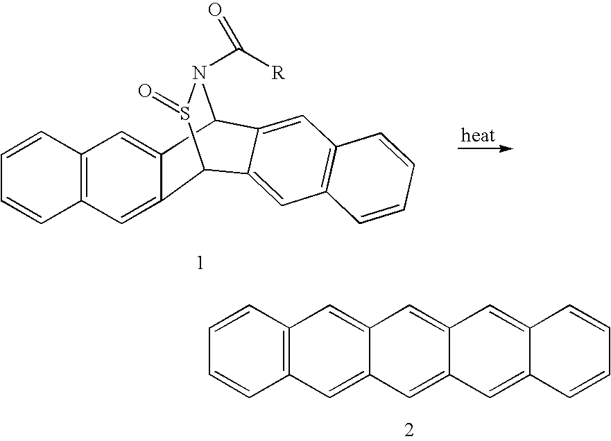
C12=C(C=C3C(=C1)C1N(C([R])=O)S(=O)C3C3=CC4=C(C=C13)C=CC=C4)C=CC=C2.C1=CC=CC2=C1C=C1C(=C2)C=C2C(=C1)C=C1C(=C2)C=CC=C1
